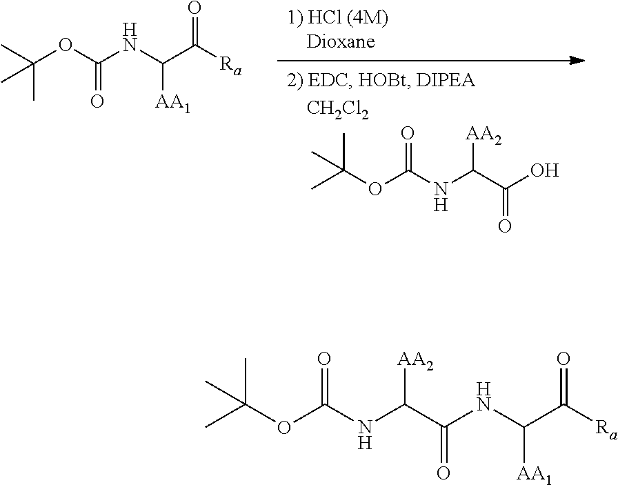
CC(OC(NC(C([Ra])=O)[AA1])=O)(C)C.CC(OC(NC(C(O)=O)[AA2])=O)(C)C.CC(OC(NC(C(=O)NC(C([Ra])=O)[AA1])[AA2])=O)(C)C
